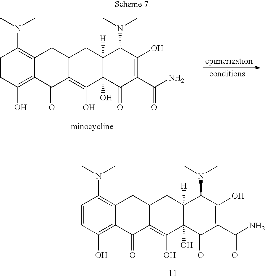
C1=CC(O)=C2C(=C1N(C)C)CC1C(=C(O)C3(O)C([H])(C1)C(N(C)C)C(O)=C(C(=O)N)C3=O)C2=O.C1=CC(O)=C2C(=C1N(C)C)CC1C(=C(O)C3(O)C([H])(C1)C(N(C)C)C(O)=C(C(=O)N)C3=O)C2=O
